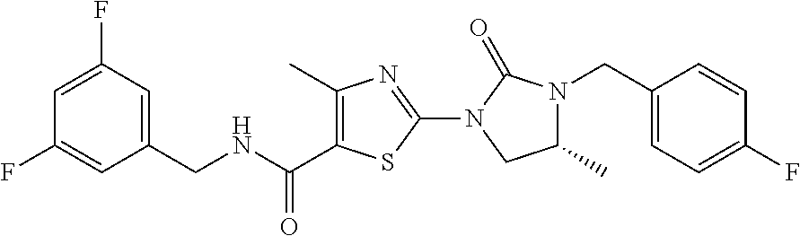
C1(C)=C(C(=O)NCC2=CC(F)=CC(F)=C2)SC(N2C(=O)N(CC3=CC=C(F)C=C3)C(C)C2)=N1
